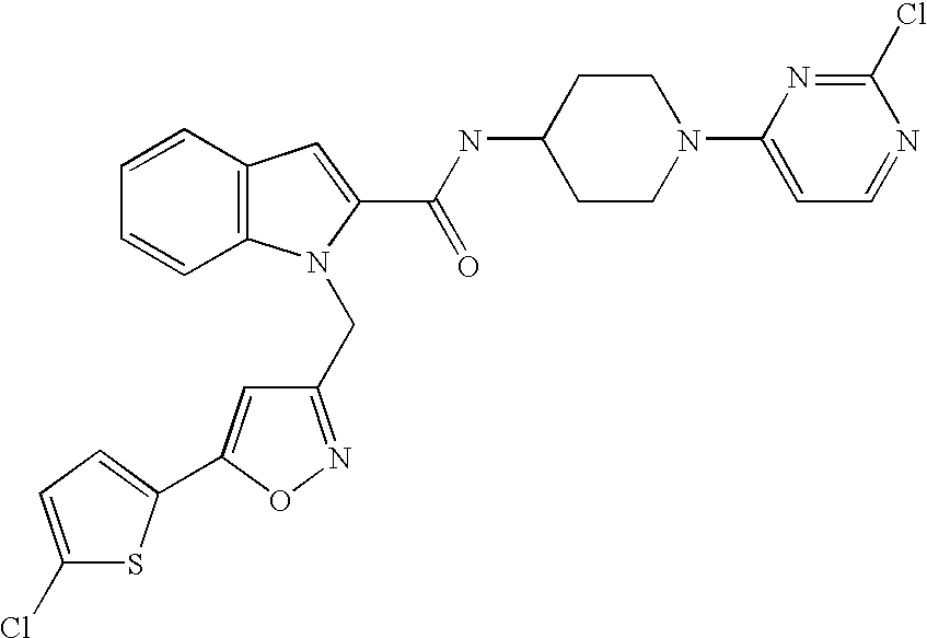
C1(CN2C3=C(C=CC=C3)C=C2C(NC2CCN(C3=CC=NC(Cl)=N3)CC2)=O)=NOC(C2=CC=C(Cl)S2)=C1
